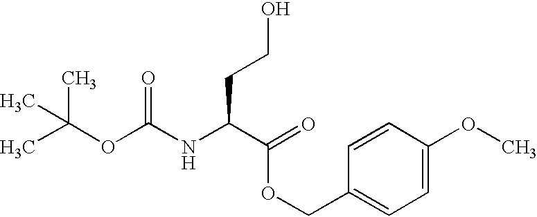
CC(OC(NC(C(OCC1=CC=C(OC)C=C1)=O)CCO)=O)(C)C
